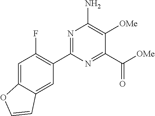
N1=C(C2=C(F)C=C3C(=C2)C=CO3)N=C(C([OMe])=O)C([OMe])=C1N
